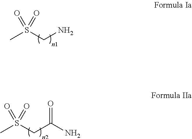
S(C)(CN)(=O)=O.S(C)(CC(N)=O)(=O)=O
